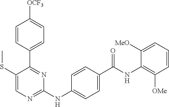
C1=CC(C2=NC(NC3=CC=C(C(NC4=C([OMe])C=CC=C4[MeO])=O)C=C3)=NC=C2SC)=CC=C1[OCF3]
